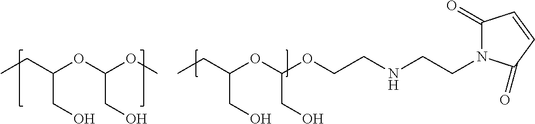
CCC(OC(OC)CO)CO.CCC(OC(OCCNCCN1C(=O)C=CC1=O)CO)CO
